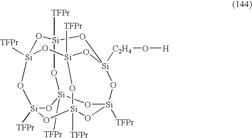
O1[Si]2([TFPr])O[Si]3([TFPr])O[Si]4([C2H4]O[H])CO[Si]1([TFPr])O[Si]1([TFPr])O[Si]([TFPr])(O2)O[Si]([TFPr])(O[Si]([TFPr])(O1)O4)O3
